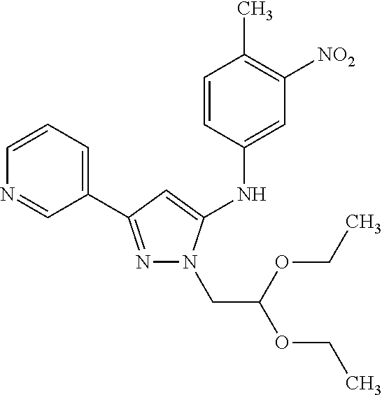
N1=C(C2=CC=CN=C2)C=C(NC2=CC([NO2])=C(C)C=C2)N1CC(OCC)OCC
